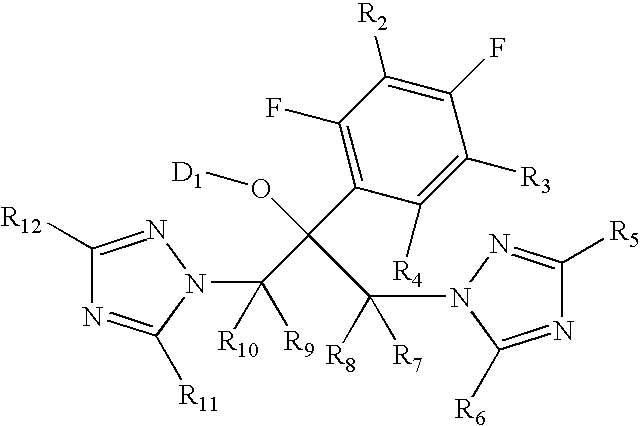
C1([R12])=NN(C([R9])([R10])C(C2=C(F)C([R2])=C(F)C([R3])=C2[R4])(O[D1])C(N2C([R6])=NC([R5])=N2)([R8])[R7])C([R11])=N1
